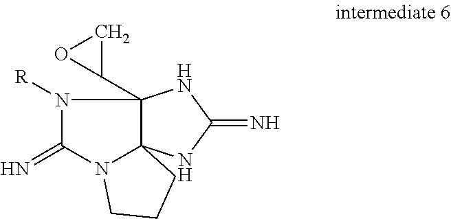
N1([R])C(=N)N2C3(C1(C1CO1)NC(=N)N3)CCC2
